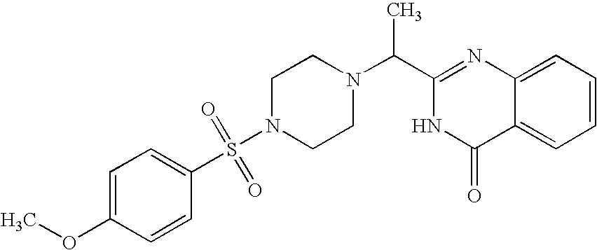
C1(C(C)N2CCN(S(C3=CC=C(OC)C=C3)(=O)=O)CC2)=NC2=CC=CC=C2C(=O)N1
